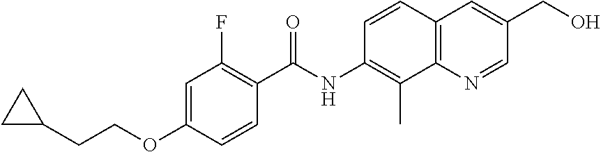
C1=C(OCCC2CC2)C=CC(C(NC2=C(C)C3=C(C=C(CO)C=N3)C=C2)=O)=C1F
